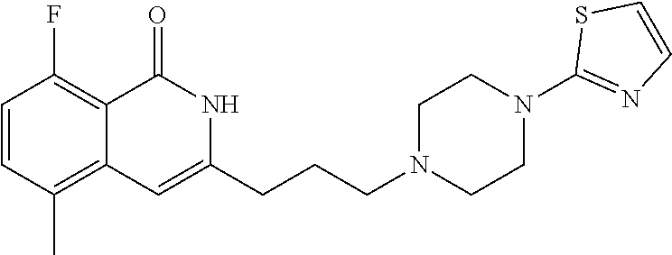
C1=CC(C)=C2C(=C1F)C(=O)NC(CCCN1CCN(C3=NC=CS3)CC1)=C2
